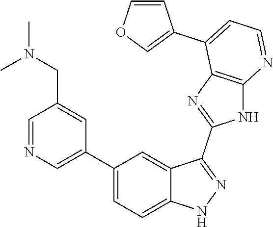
C1=NC=C(C2=CC=C3C(=C2)C(C2=NC4=C(N2)N=CC=C4C2=COC=C2)=NN3)C=C1CN(C)C
